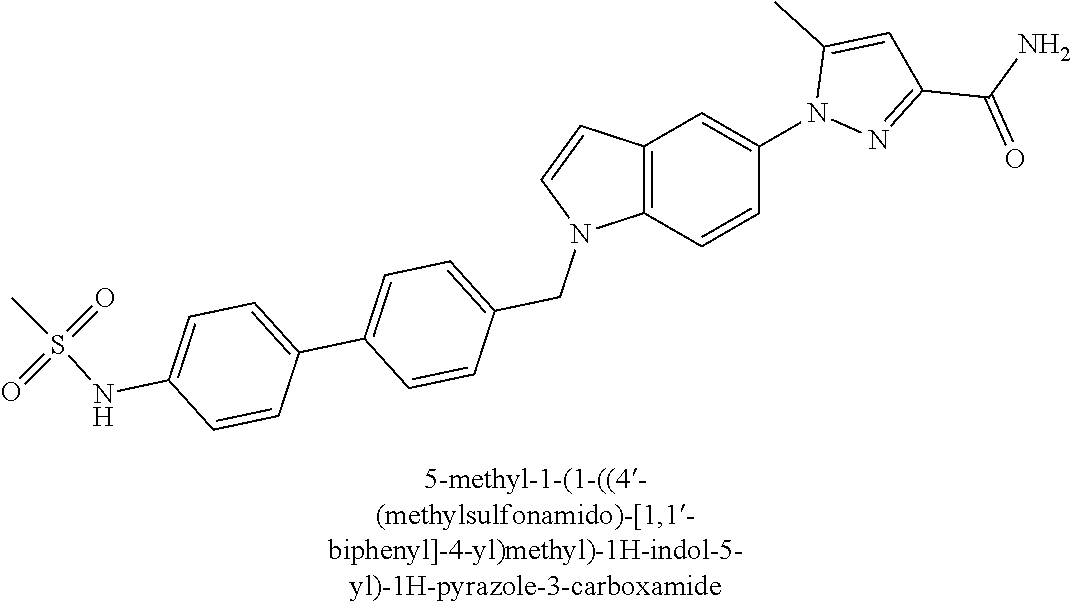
C12=C(C=CC(N3N=C(C(=O)N)C=C3C)=C1)N(CC1=CC=C(C3=CC=C(NS(C)(=O)=O)C=C3)C=C1)C=C2
